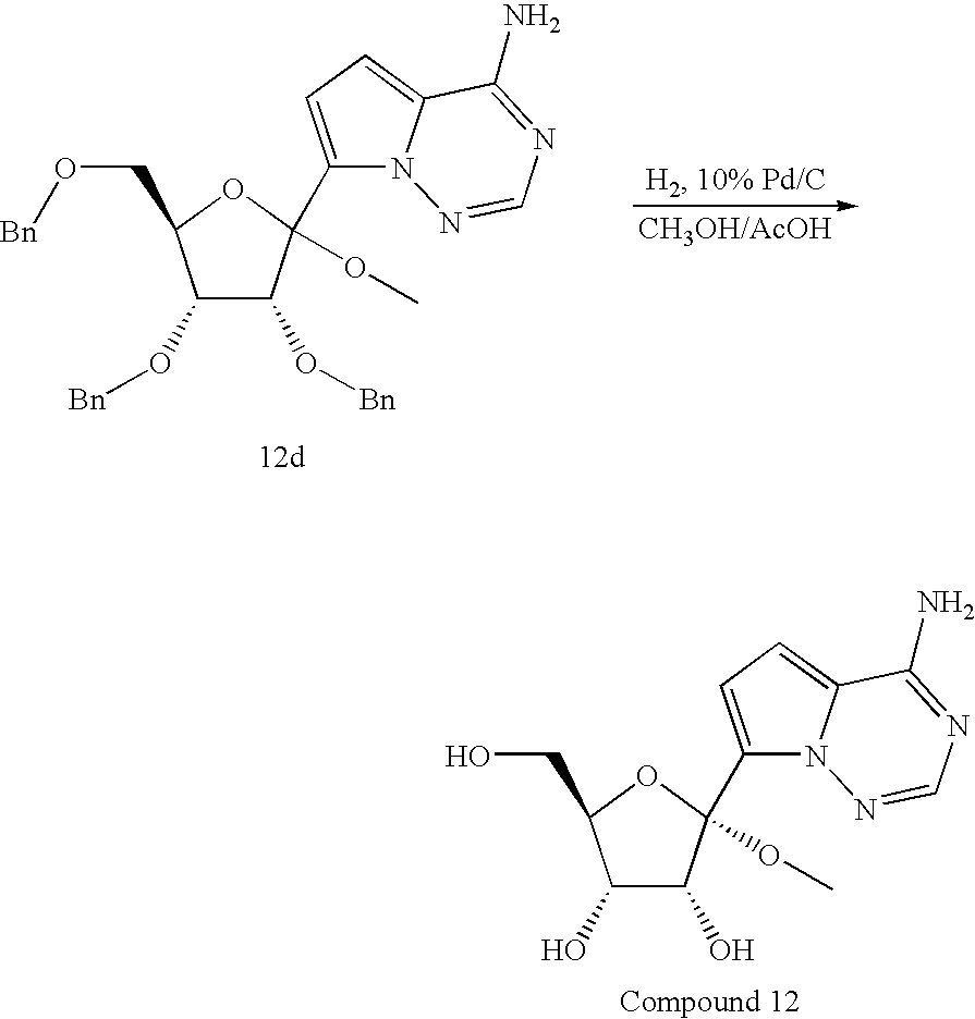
C1(O[Bn])C(O[Bn])C(C2=CC=C3N2N=CN=C3N)(OC)OC1CO[Bn].[CH3OH/AcOH].C1(O)C(O)C(C2=CC=C3N2N=CN=C3N)(OC)OC1CO
